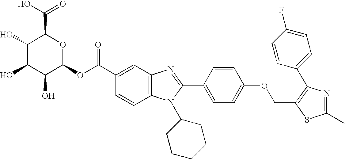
C1(O)C(O)C(O)C(OC(C2=CC3=C(C=C2)N(C2CCCCC2)C(C2=CC=C(OCC4=C(C5=CC=C(F)C=C5)N=C(C)S4)C=C2)=N3)=O)OC1C(O)=O
